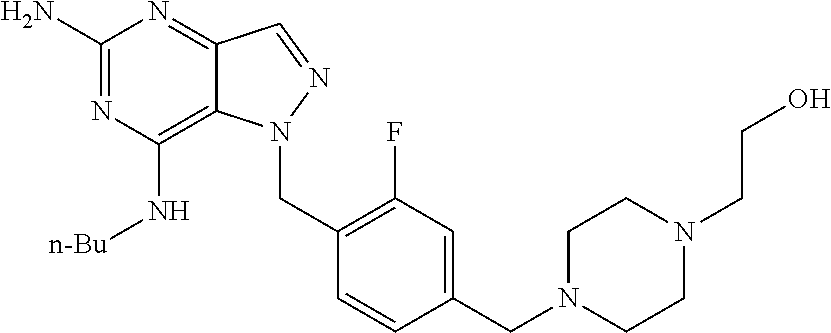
C1(N)=NC(N[n-Bu])=C2C(=N1)C=NN2CC1=C(F)C=C(CN2CCN(CCO)CC2)C=C1
